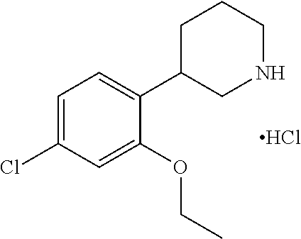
C1=C(Cl)C=C(OCC)C(C2CNCCC2)=C1.Cl
